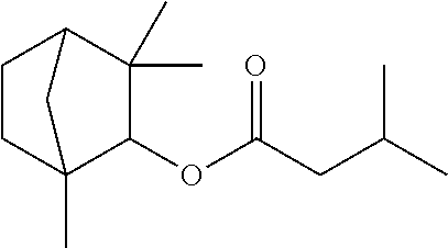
C1CC2(C)C(OC(CC(C)C)=O)C(C)(C)C1C2
